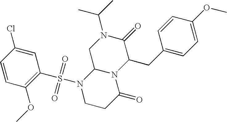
C1=CC(OC)=C(S(N2CCC(=O)N3C2CN(C(C)C)C(=O)C3CC2=CC=C(OC)C=C2)(=O)=O)C=C1Cl
